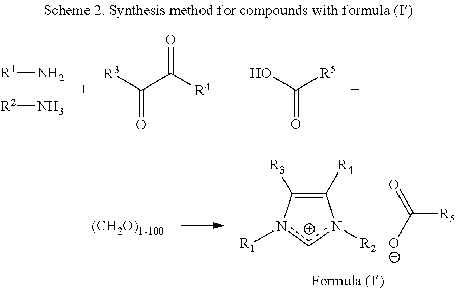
[R1]N.[R2]N.[R3]C(C([R4])=O)=O.OC([R5])=O.C1([R4])=C([R3])n([R1])cn1[R2].C([R5])(=O)[O-]
